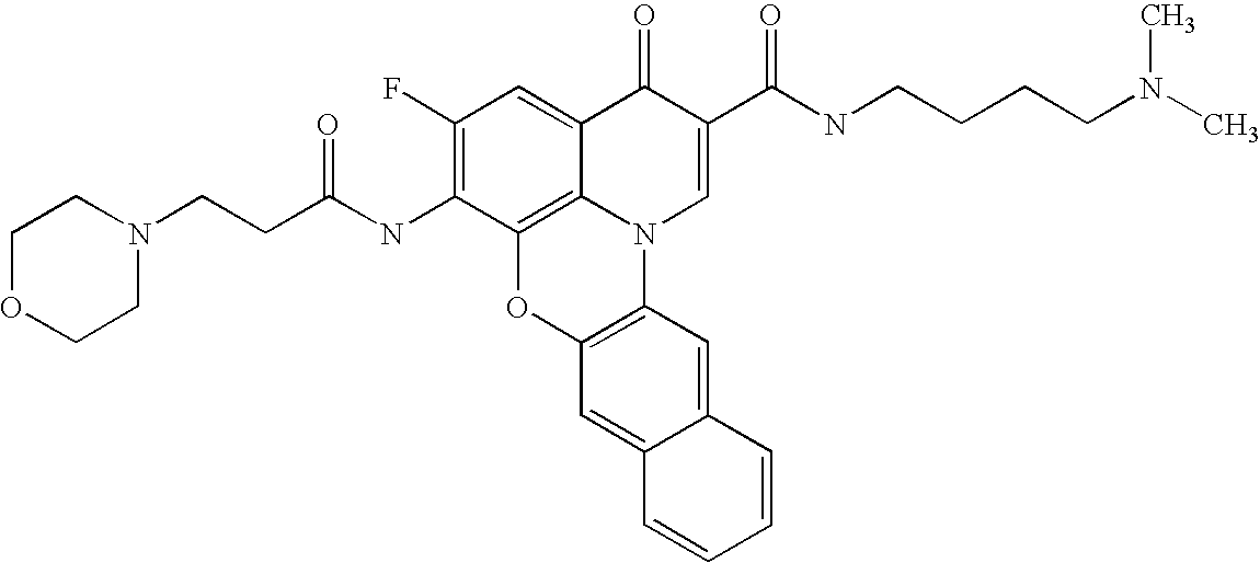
C1(F)=C(NC(CCN2CCOCC2)=O)C2=C3C(=C1)C(=O)C(C(NCCCCN(C)C)=O)=CN3C1=C(O2)C=C2C(=C1)C=CC=C2
